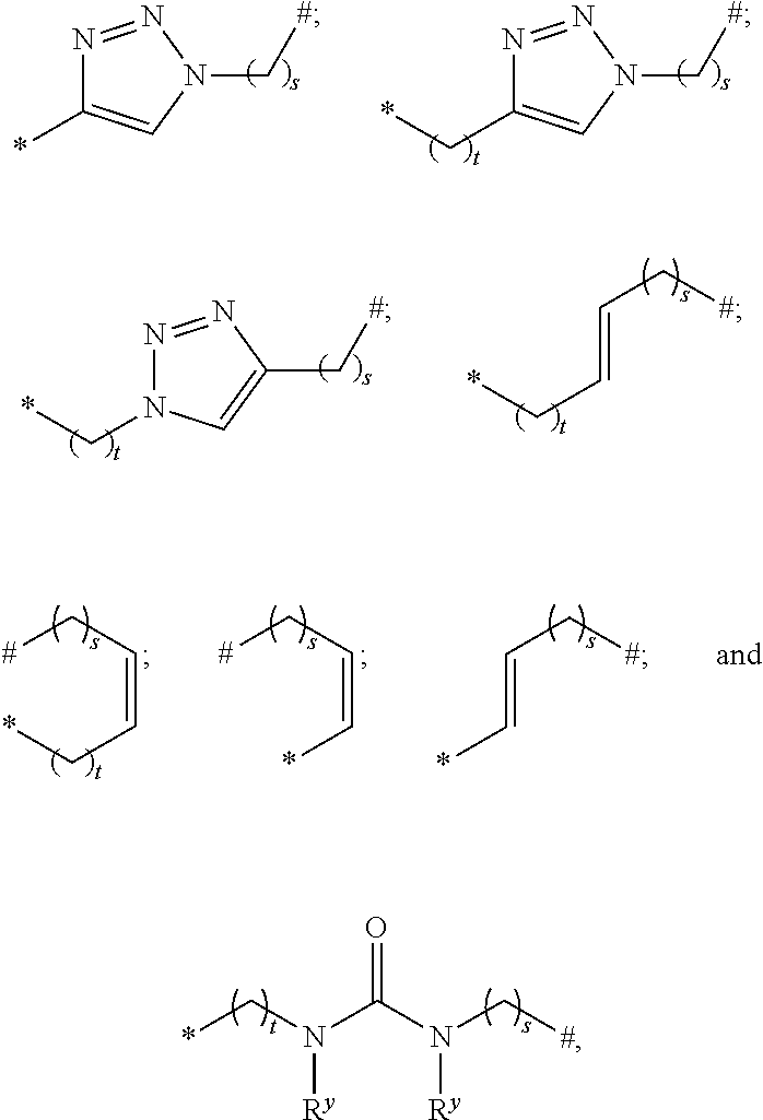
N1=NN(C[#])C=C1*.N1=NN(C[#])C=C1C*.N1=NC(C[#])=CN1C*.C(=CC*)C[#].C(=C*)C[#].[#]CC=C*.[#]CC=CC*.N(C(N(C[#])[Ry])=O)(C*)[Ry]
